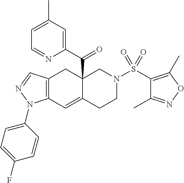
C12(C(C3=CC(C)=CC=N3)=O)C(=CC3=C(C1)C=NN3C1=CC=C(F)C=C1)CCN(S(C1=C(C)ON=C1C)(=O)=O)C2
